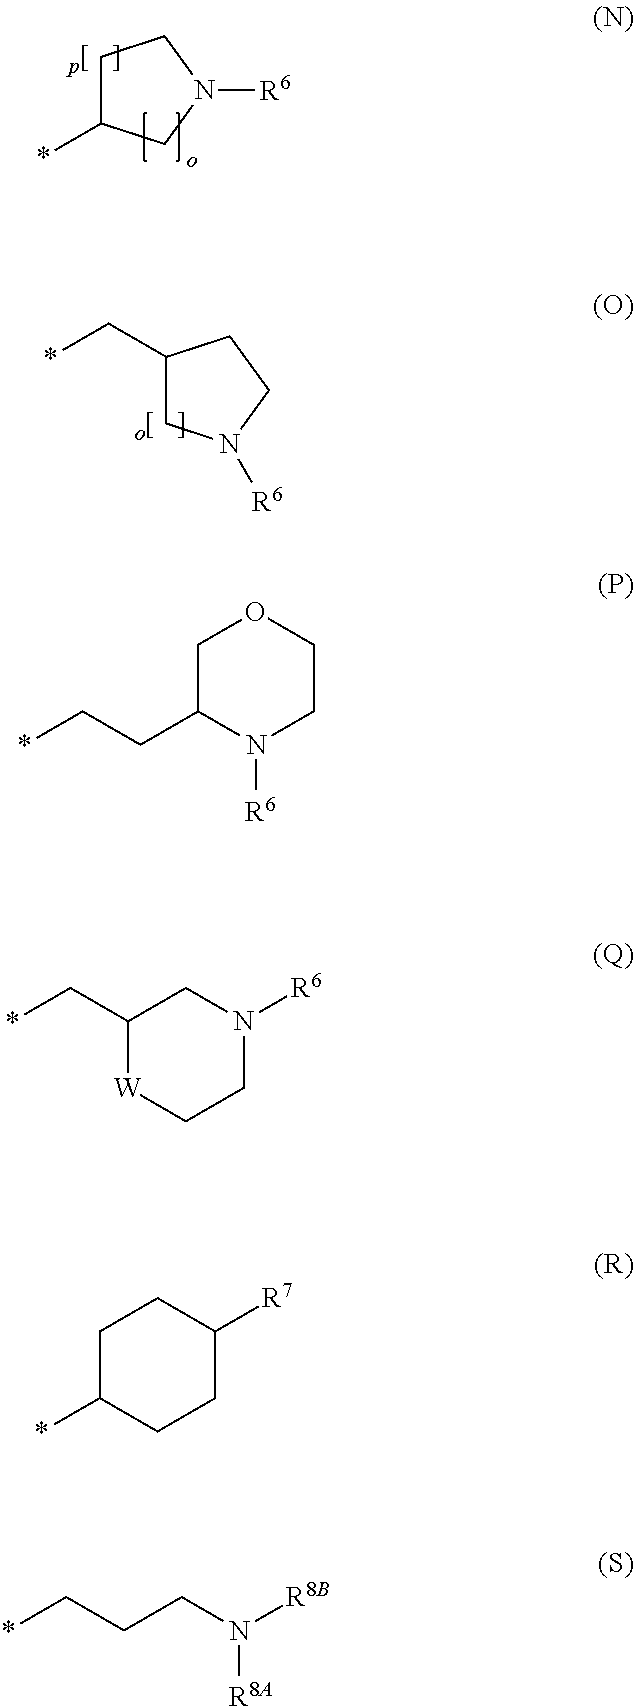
C1(C*)CN([R6])CC1.C1CN([R6])CC1*.C1C(CC*)N([R6])CCO1.[W]1CCN([R6])CC1C*.C1(*)CCC([R7])CC1.*CCCN([R8B])[R8A]
